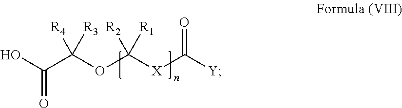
OC(C(OC([X]C([Y])=O)([R2])[R1])([R4])[R3])=O
